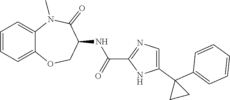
C12=CC=CC=C1N(C)C(=O)C(NC(C1=NC=C(C3(C4=CC=CC=C4)CC3)N1)=O)CO2
